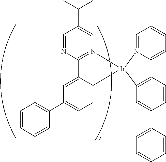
C1=CC=CC(C2=CC=C3C(=C2)C2=N(C=C(C(C)C)C=N2)[Ir]32N3=CC=CC=C3C3=C2C=C(C2=CC=CC=C2)C=C3)=C1
